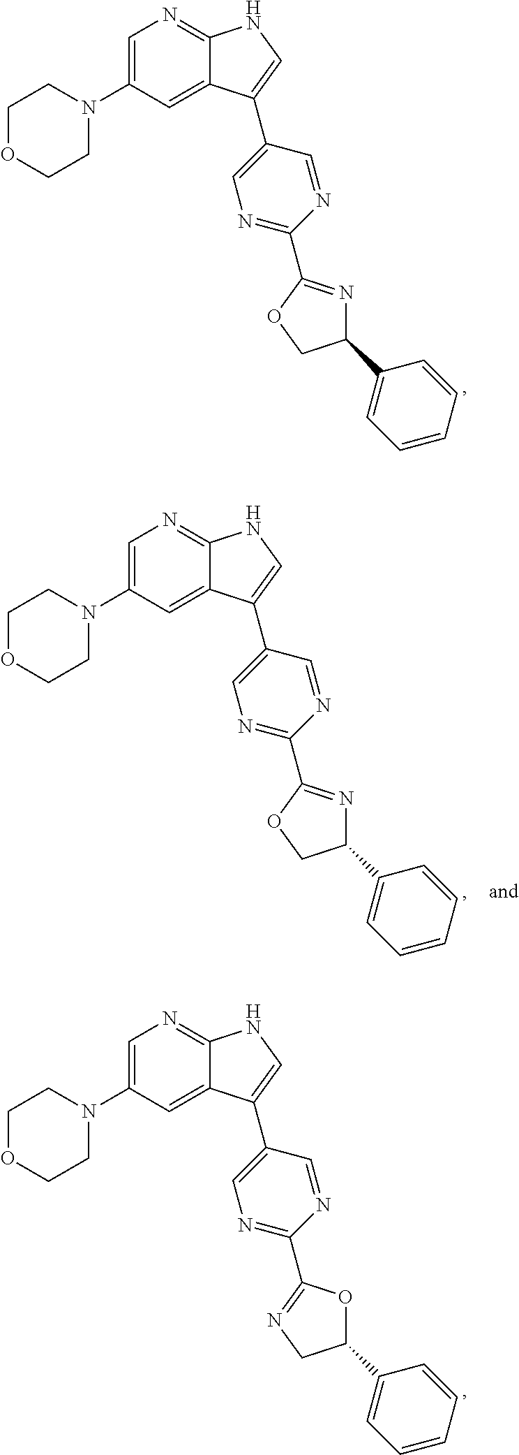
C1=C(N2CCOCC2)C=C2C(=N1)NC=C2C1=CN=C(C2=NC(C3=CC=CC=C3)CO2)N=C1.C1=C(N2CCOCC2)C=C2C(=N1)NC=C2C1=CN=C(C2=NCC(C3=CC=CC=C3)O2)N=C1.C1=C(N2CCOCC2)C=C2C(=N1)NC=C2C1=CN=C(C2=NC(C3=CC=CC=C3)CO2)N=C1
